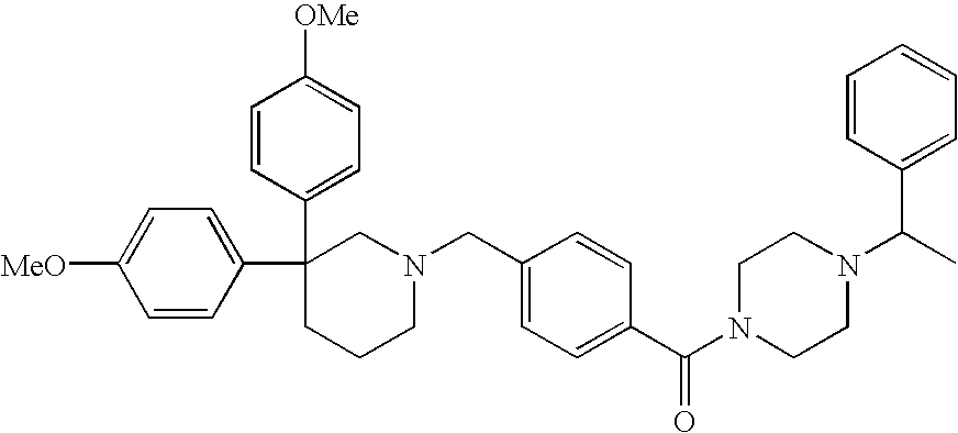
C1=CC(C2(C3=CC=C([OMe])C=C3)CCCN(CC3=CC=C(C(N4CCN(C(C)C5=CC=CC=C5)CC4)=O)C=C3)C2)=CC=C1[MeO]
